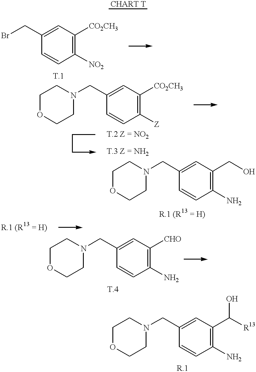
C1=CC([NO2])=C([CO2CH3])C=C1CBr.C1OCCN(CC2=CC([CO2CH3])=C([Z])C=C2)C1.C1OCCN(CC2=CC(CO)=C(N)C=C2)C1.C1OCCN(CC2=CC([CHO])=C(N)C=C2)C1.C1OCCN(CC2=CC(C([R13])O)=C(N)C=C2)C1
